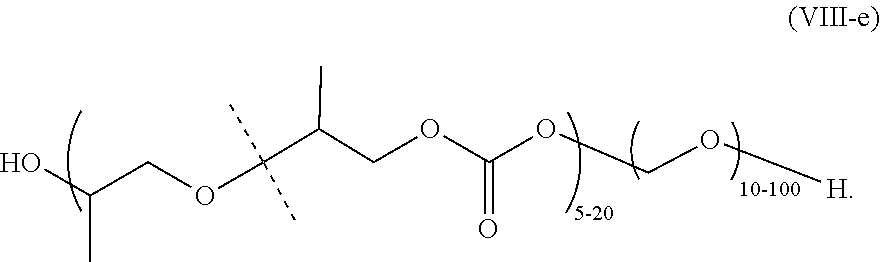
OC(COC(C)(C)C(COC(OCO[H])=O)C)C
